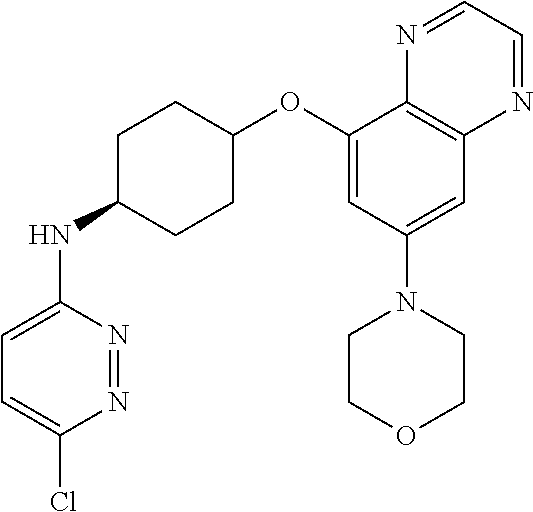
C1(OC2CCC(NC3=CC=C(Cl)N=N3)CC2)=CC(N2CCOCC2)=CC2=C1N=CC=N2
